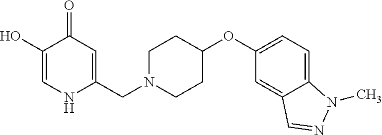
C1(O)=CNC(CN2CCC(OC3=CC=C4C(=C3)C=NN4C)CC2)=CC1=O
